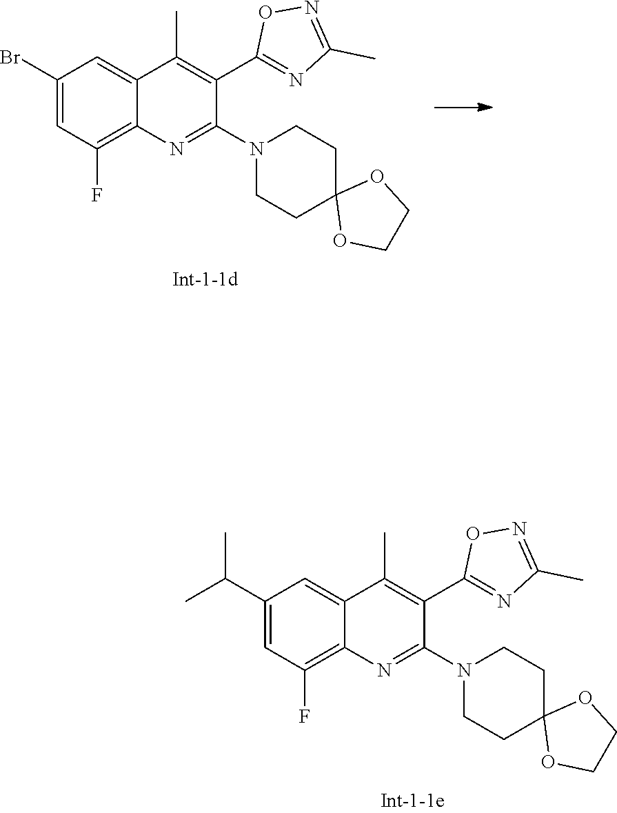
C12=CC(C(C)C)=CC(F)=C1N=C(N1CCC3(CC1)OCCO3)C(C1=NC(C)=NO1)=C2C.C12=CC(Br)=CC(F)=C1N=C(N1CCC3(CC1)OCCO3)C(C1=NC(C)=NO1)=C2C
